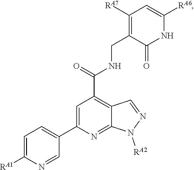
C1=C([RA1])N=CC(C2=CC(C(=O)NCC3=C([RA7])C=C([RA6])NC3=O)=C3C(=N2)N([RA2])N=C3)=C1
